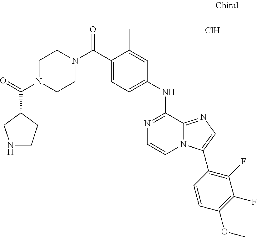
C(C1=CC=C(NC2=NC=CN3C2=NC=C3C2=C(F)C(F)=C(OC)C=C2)C=C1C)(=O)N1CCN(C(=O)C2CNCC2)CC1.Cl
